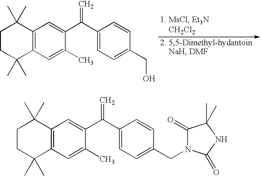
C12=C(C=C(C)C(C(C3=CC=C(CO)C=C3)=C)=C1)C(C)(C)CCC2(C)C.C12=C(C=C(C)C(C(C3=CC=C(CN4C(=O)C(C)(C)NC4=O)C=C3)=C)=C1)C(C)(C)CCC2(C)C
